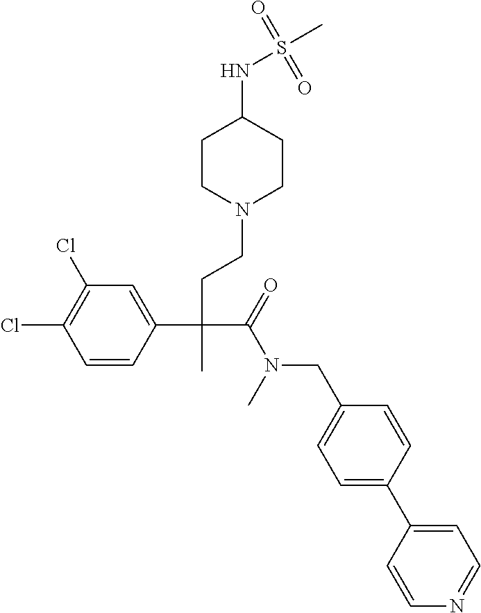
C1=CC(C(CCN2CCC(NS(C)(=O)=O)CC2)(C(=O)N(CC2=CC=C(C3=CC=NC=C3)C=C2)C)C)=CC(Cl)=C1Cl
